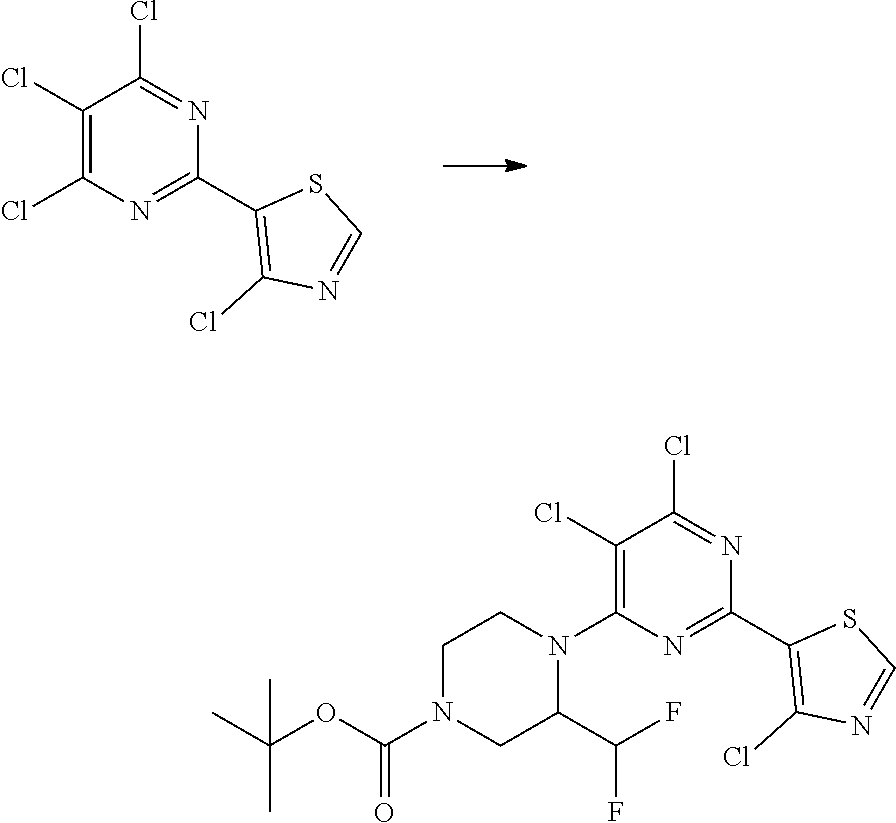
N1=C(Cl)C(Cl)=C(N2CCN(C(OC(C)(C)C)=O)CC2C(F)F)N=C1C1=C(Cl)N=CS1.N1=C(Cl)C(Cl)=C(Cl)N=C1C1=C(Cl)N=CS1
